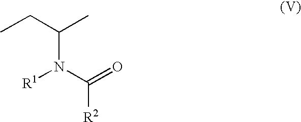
CCC(C)N(C(=O)[R2])[R1]
